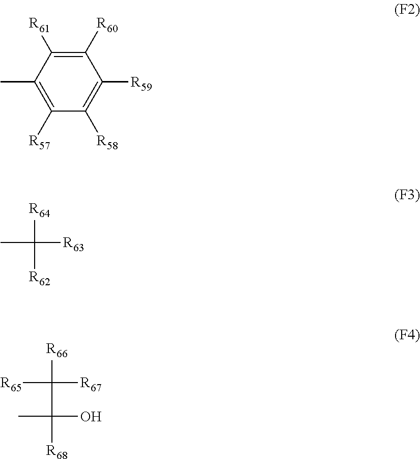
C1([R60])=C([R61])C(C)=C([R57])C([R58])=C1[R59].[R64]C([R63])([R62])C.[R66]C([R67])(C(O)(C)[R68])[R65]
